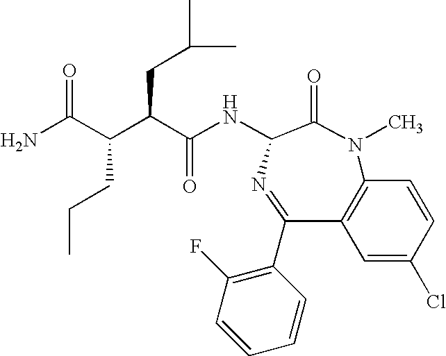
C12=C(C(C3=C(F)C=CC=C3)=NC(NC(C(C(C(N)=O)CCC)CC(C)C)=O)C(=O)N1C)C=C(Cl)C=C2
